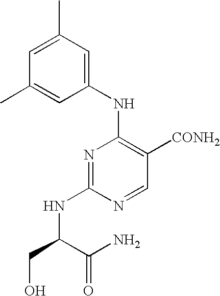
C1=C(C)C=C(NC2=C([CONH2])C=NC(NC(CO)C(N)=O)=N2)C=C1C
